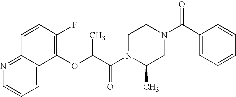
O(C(C(N1C(C)CN(C(C2=CC=CC=C2)=O)CC1)=O)C)C1=C(F)C=CC2=NC=CC=C12
